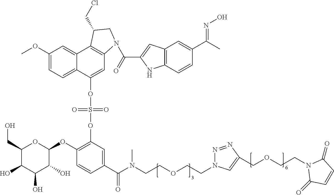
C1(CO)C(O)C(O)C(O)C(OC2=C(OS(=O)(=O)OC3=CC4=C(C5=CC(OC)=CC=C35)C(CCl)CN4C(=O)C3=CC4=C(N3)C=CC(C(C)=NO)=C4)C=C(C(N(CCOCCN3N=NC(COCCN4C(=O)C=CC4=O)=C3)C)=O)C=C2)O1
